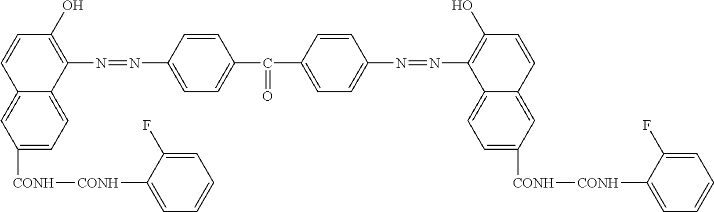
C12=CC([CONH][CONH]C3=CC=CC=C3F)=CC=C1C(N=NC1=CC=C(C(C3=CC=C(N=NC4=C(O)C=CC5=CC([CONH][CONH]C6=CC=CC=C6F)=CC=C45)C=C3)=O)C=C1)=C(O)C=C2
